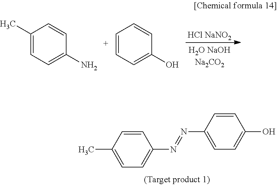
C1=CC(C)=CC=C1N=NC1=CC=C(O)C=C1.[HCl NaNO2].C1(C)=CC=C(N)C=C1.C1=CC=C(O)C=C1
